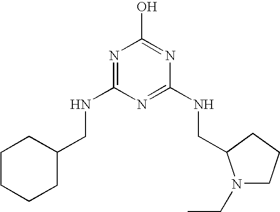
C(NC1=NC(O)=NC(NCC2N(CC)CCC2)=N1)C1CCCCC1
